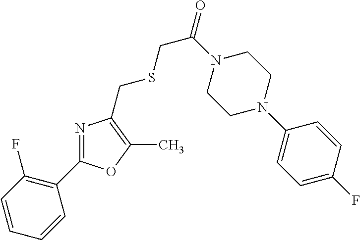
C1=CC(F)=C(C2=NC(CSCC(=O)N3CCN(C4=CC=C(F)C=C4)CC3)=C(C)O2)C=C1
